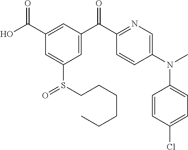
C1(C(O)=O)=CC(C(C2=NC=C(N(C)C3=CC=C(Cl)C=C3)C=C2)=O)=CC(S(CCCCCC)=O)=C1
